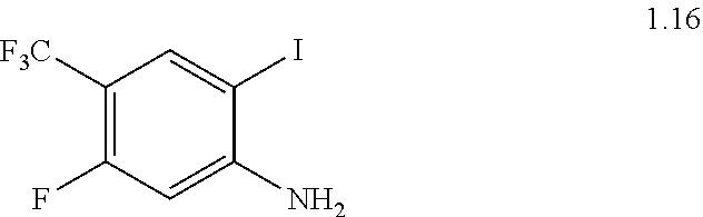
C1([F3C])=C(F)C=C(N)C(I)=C1
